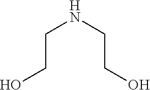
C(NCCO)CO
